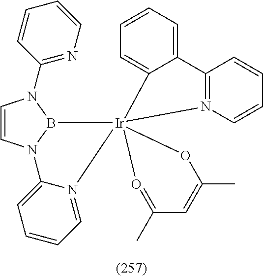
C1=CN2B(N1C1=NC=CC=C1)[Ir]13(N4=CC=CC=C24)(C2=CC=CC=C2C2=N1C=CC=C2)OC(C)=CC(C)=O3
